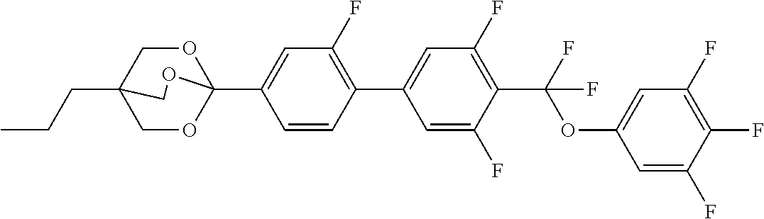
CCCC12COC(C3=CC(F)=C(C4=CC(F)=C(C(OC5=CC(F)=C(F)C(F)=C5)(F)F)C(F)=C4)C=C3)(OC1)OC2
